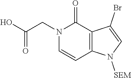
C12=C(N([SEM])C=C1Br)C=CN(CC(O)=O)C2=O
